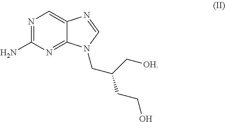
N1=C(N)N=C2C(=C1)N=CN2CC(C[OH])CCO
